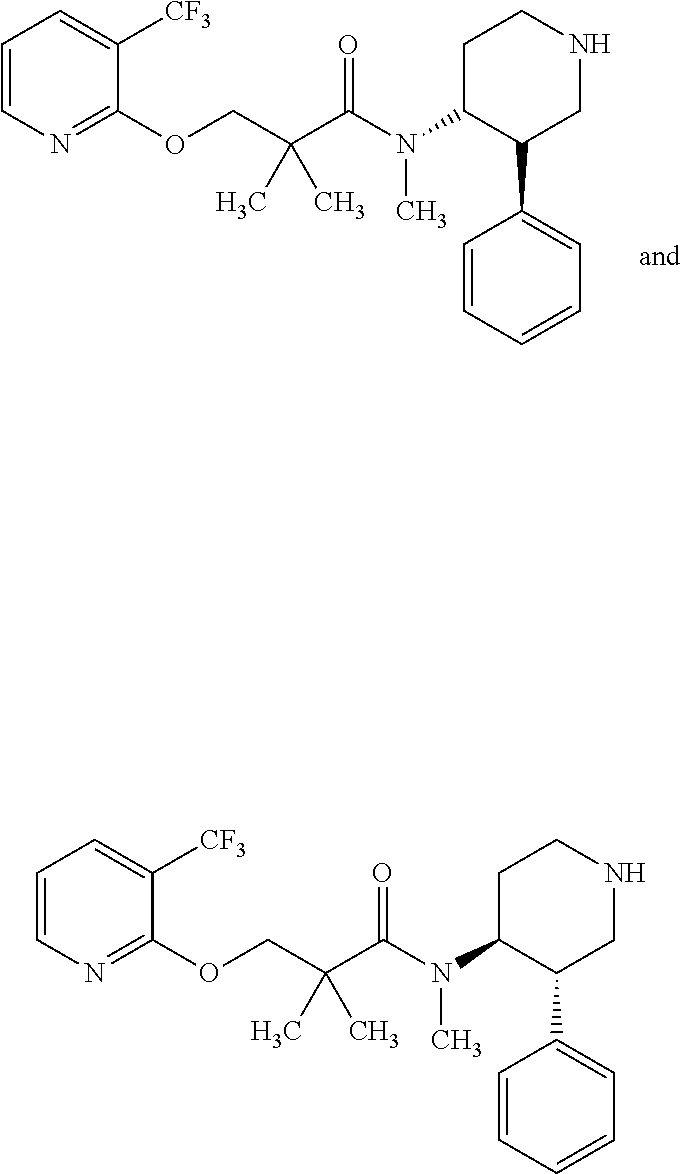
C1([CF3])=CC=CN=C1OCC(C(N(C1C(C2=CC=CC=C2)CNCC1)C)=O)(C)C.C1([CF3])=CC=CN=C1OCC(C(N(C1C(C2=CC=CC=C2)CNCC1)C)=O)(C)C
